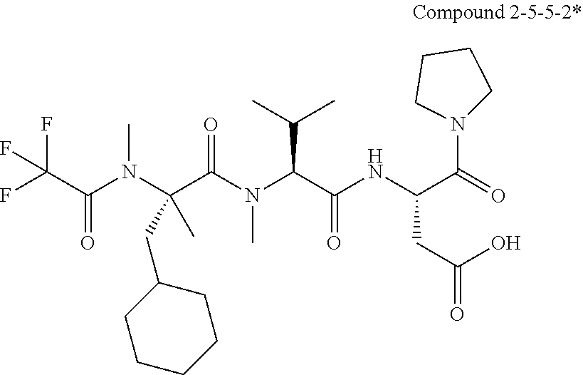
O=C(C(F)(F)F)N(C(C(N(C(C(NC(CC(O)=O)C(=O)N1CCCC1)=O)C(C)C)C)=O)(C)CC1CCCCC1)C
